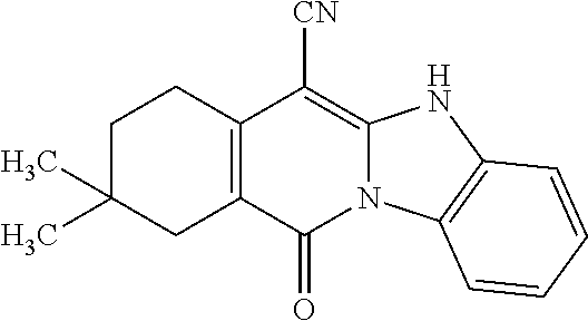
C1C(C)(C)CC2=C(C1)C([CN])=C1N(C2=O)C2=C(N1)C=CC=C2
